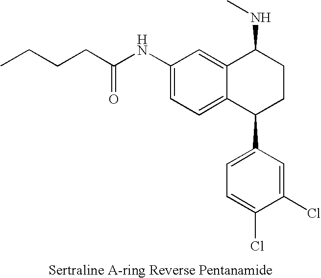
C1(NC(CCCC)=O)=CC=C2C(=C1)C(NC)CCC2C1=CC=C(Cl)C(Cl)=C1
